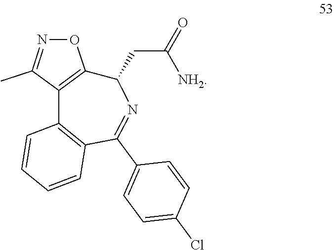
[NH2]C(CC1C2=C(C3=C(C(C4=CC=C(Cl)C=C4)=N1)C=CC=C3)C(C)=NO2)=O
